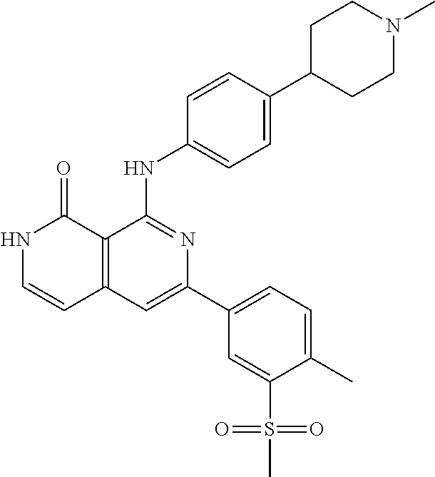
C12=C(C=C(C3=CC=C(C)C(S(C)(=O)=O)=C3)N=C1NC1=CC=C(C3CCN(C)CC3)C=C1)C=CNC2=O
